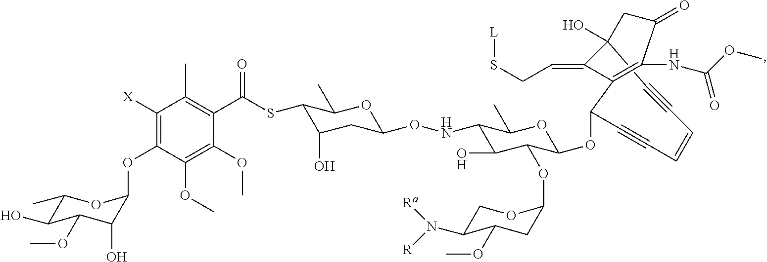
C1(C)C(O)C(OC)C(O)C(OC2=C([X])C(C)=C(C(=O)SC3C(O)CC(ONC4C(O)C(OC5CC(OC)C(N([Ra])[R])CO5)C(OC5C#CC=CC#CC6(O)C(=CCS[L])C5=C(NC(OC)=O)C(=O)C6)OC4C)OC3C)C(OC)=C2OC)O1
